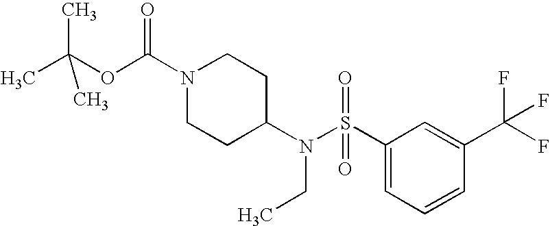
N1(C(=O)OC(C)(C)C)CCC(N(S(C2=CC=CC(C(F)(F)F)=C2)(=O)=O)CC)CC1
